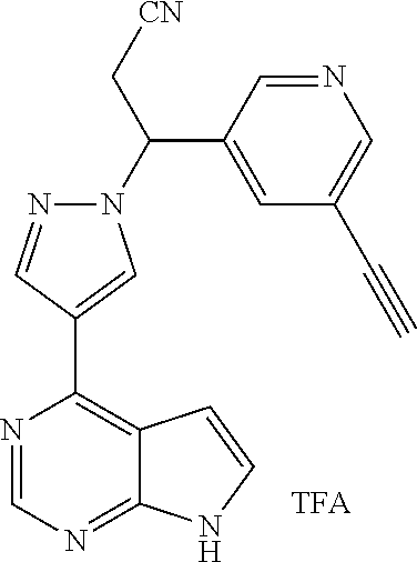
C1(C(N2N=CC(C3=C4C(=NC=N3)NC=C4)=C2)C[CN])=CC(C#C)=CN=C1
